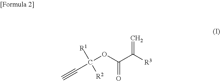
C(OC(C([R3])=C)=O)([R1])(C#C)[R2]
